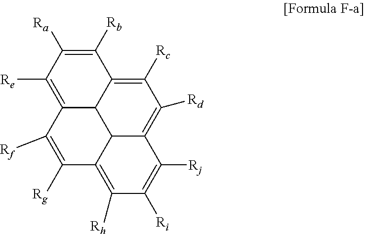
C1([Rc])=C2C3C4C(=C1[Rd])C([Rj])=C([Ri])C([Rh])=C4C([Rg])=C([Rf])C3=C([Re])C([Ra])=C2[Rb]
